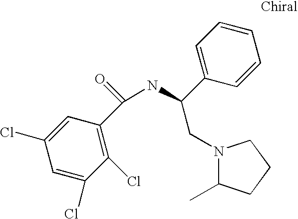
C1(C(NC(C2=CC=CC=C2)CN2C(C)CCC2)=O)=C(Cl)C(Cl)=CC(Cl)=C1
